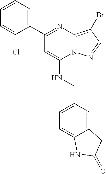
C1=CC=C(C2=NC3=C(Br)C=NN3C(NCC3=CC=C4C(=C3)CC(=O)N4)=C2)C(Cl)=C1
